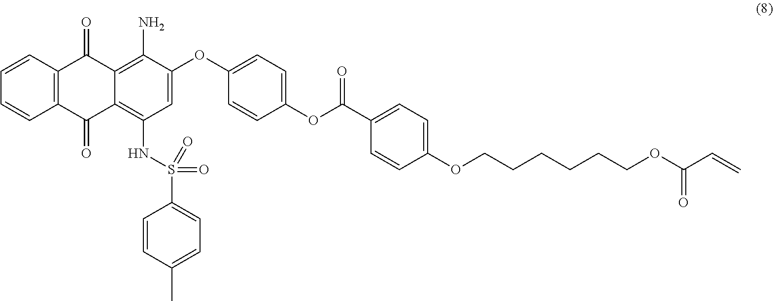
O(C(C1=CC=C(OCCCCCCOC(C=C)=O)C=C1)=O)C1=CC=C(OC2=CC(NS(=O)(=O)C3=CC=C(C)C=C3)=C3C(=C2N)C(=O)C2=C(C3=O)C=CC=C2)C=C1
